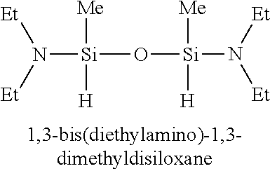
[Si](O[Si](N([Et])[Et])([Me])[H])([Me])([H])N([Et])[Et]
